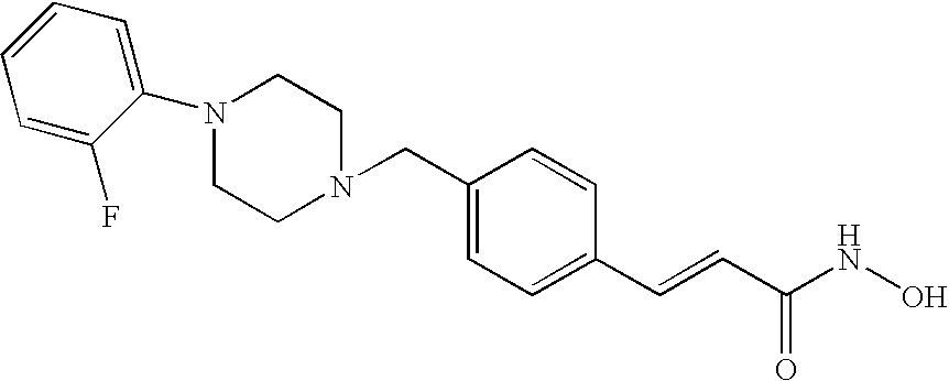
C1=C(F)C(N2CCN(CC3=CC=C(C=CC(NO)=O)C=C3)CC2)=CC=C1
